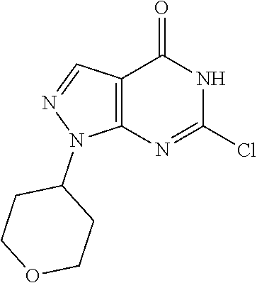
C12=C(N=C(Cl)NC1=O)N(C1CCOCC1)N=C2
